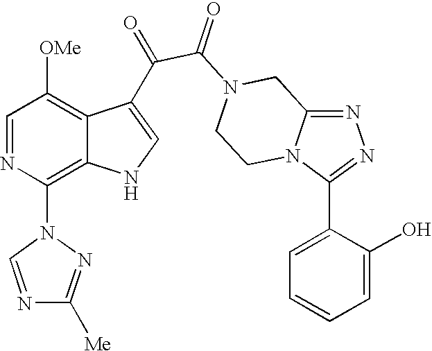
N1=C2N(C(C3=CC=CC=C3O)=N1)CCN(C(=O)C(=O)C1=CNC3=C(N4N=C([Me])N=C4)N=CC([OMe])=C31)C2
